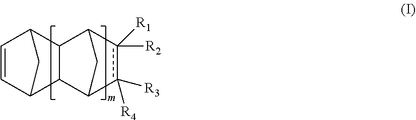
C1=CC2C3C(C1C2)C1c([R2])([R1])c([R3])([R4])C3C1
